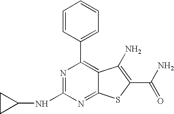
C1=CC(C2=C3C(=NC(NC4CC4)=N2)SC(C(N)=O)=C3N)=CC=C1
